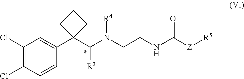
C1(Cl)=C(Cl)C=CC(C2(C(N(CCNC([Z][R5])=O)[R4])[R3])CCC2)=C1
